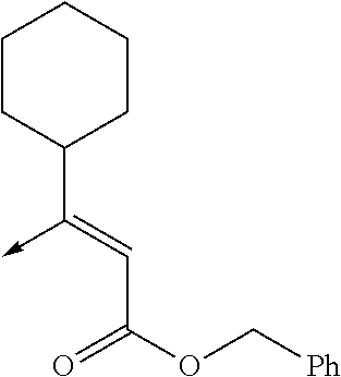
C(C(OC[Ph])=O)=C(->C)C1CCCCC1
